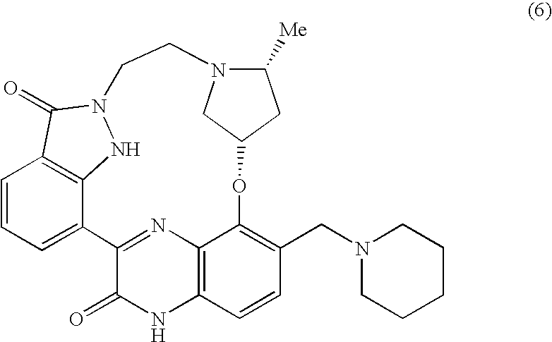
C1=CC=C2C3=C1C(=O)N(N3)CCN1C([Me])CC(OC3=C(CN4CCCCC4)C=CC4=C3N=C2C(=O)N4)C1
